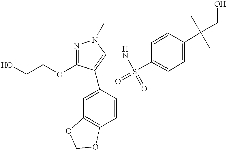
N1=C(OCCO)C(C2=CC3=C(C=C2)OCO3)=C(NS(=O)(=O)C2=CC=C(C(CO)(C)C)C=C2)N1C
